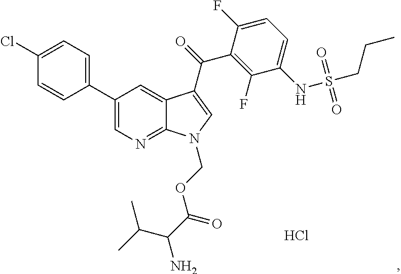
Cl.C1(Cl)=CC=C(C2=CN=C3C(=C2)C(C(=O)C2=C(F)C(NS(CCC)(=O)=O)=CC=C2F)=CN3COC(C(N)C(C)C)=O)C=C1
